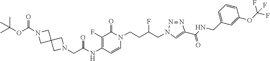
N(C1=C(F)C(=O)N(CCC(CN2N=NC(C(NCC3=CC=CC(OC(F)(F)F)=C3)=O)=C2)F)C=C1)C(=O)CN1CC2(CN(C(OC(C)(C)C)=O)C2)C1
